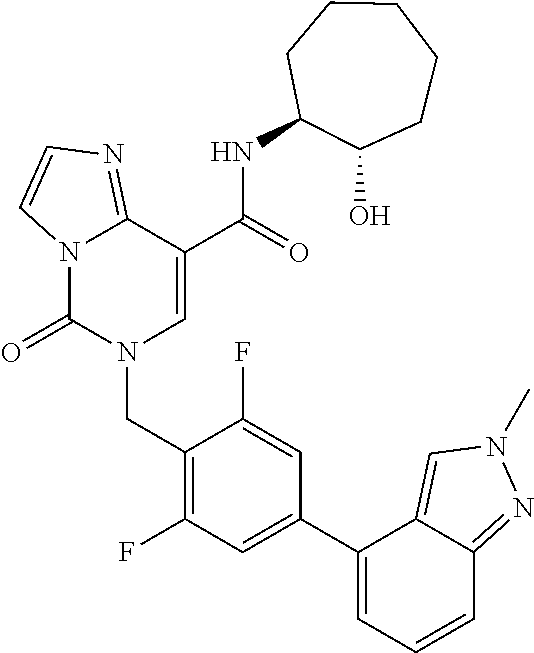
C12=NC=CN1C(=O)N(CC1=C(F)C=C(C3=CC=CC4=NN(C)C=C34)C=C1F)C=C2C(NC1C(O)CCCCC1)=O
